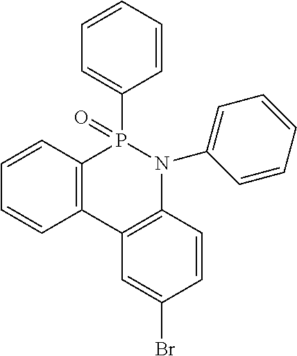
C12=C(C3=C(N(C4=CC=CC=C4)P1(C1=CC=CC=C1)=O)C=CC(Br)=C3)C=CC=C2
